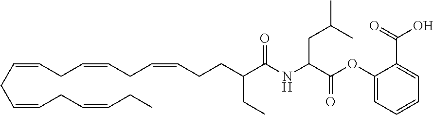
C(CC=CCC=CCC)=CCC=CCC=CCCC(C(NC(C(OC1=CC=CC=C1C(=O)O)=O)CC(C)C)=O)CC
